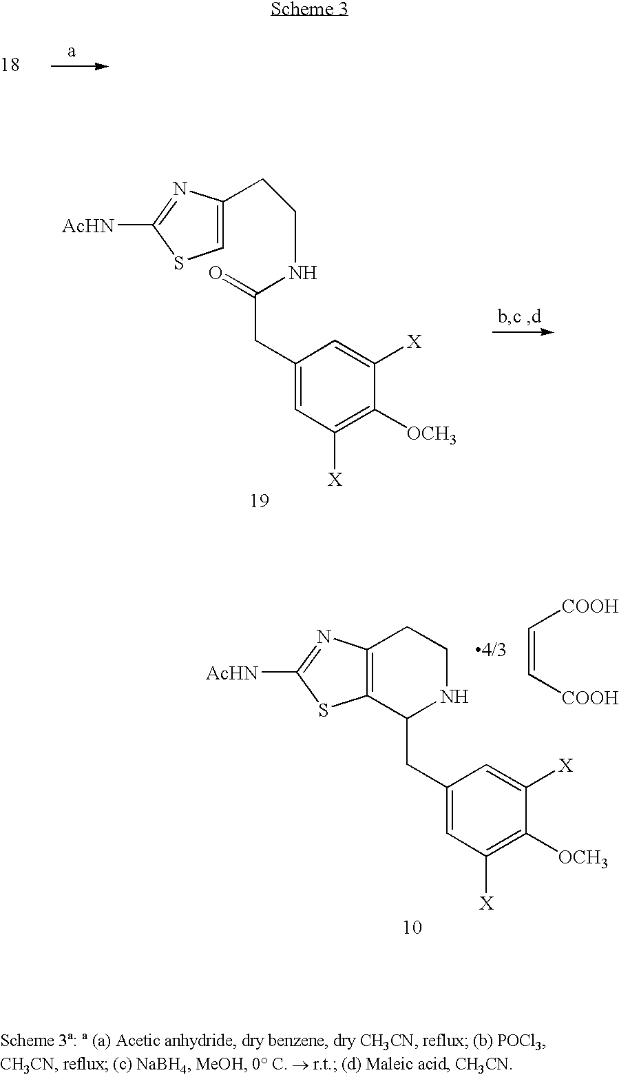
C1(CC(=O)NCCC2=CSC([AcHN])=N2)=CC([X])=C([OCH3])C([X])=C1.C1(CC2NCCC3=C2SC([AcHN])=N3)=CC([X])=C([OCH3])C([X])=C1.[4/3].C(=C[COOH])[COOH]
